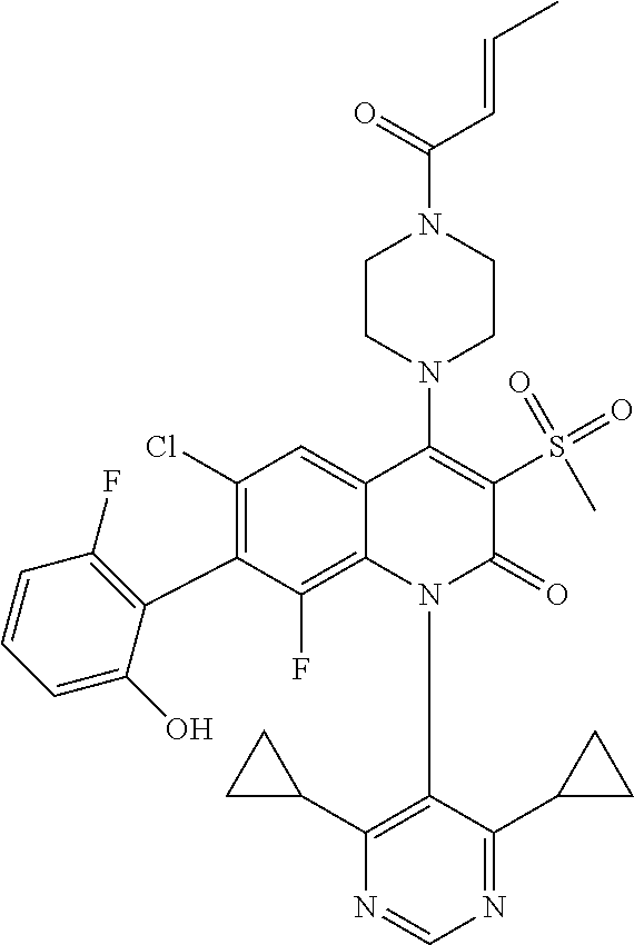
C1(Cl)=C(C2=C(F)C=CC=C2O)C(F)=C2C(=C1)C(N1CCN(C(=O)C=CC)CC1)=C(S(C)(=O)=O)C(=O)N2C1=C(C2CC2)N=CN=C1C1CC1
